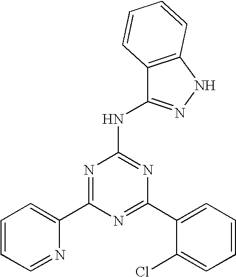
N1=C(C2=CC=CC=C2Cl)N=C(NC2=NNC3=C2C=CC=C3)N=C1C1=CC=CC=N1
